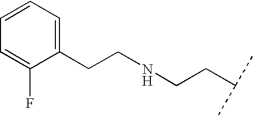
C1(CCNCCC(C)C)=CC=CC=C1F
